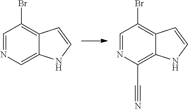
C1=NC=C2C(=C1Br)C=CN2.C1=NC(C#N)=C2C(=C1Br)C=CN2
